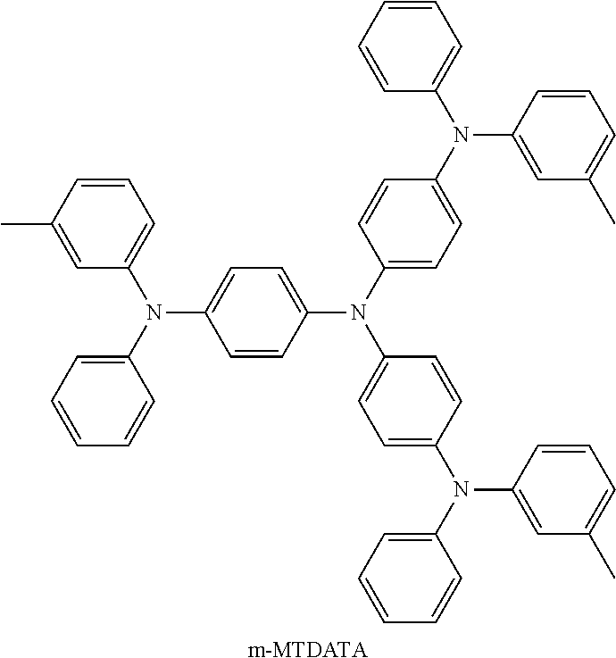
N(C1=CC=C(N(C2=CC=C(N(C3=CC=CC=C3)C3=CC(C)=CC=C3)C=C2)C2=CC=C(N(C3=CC=CC=C3)C3=CC(C)=CC=C3)C=C2)C=C1)(C1=CC=CC=C1)C1=CC=CC(C)=C1.[m-MTDATA]
